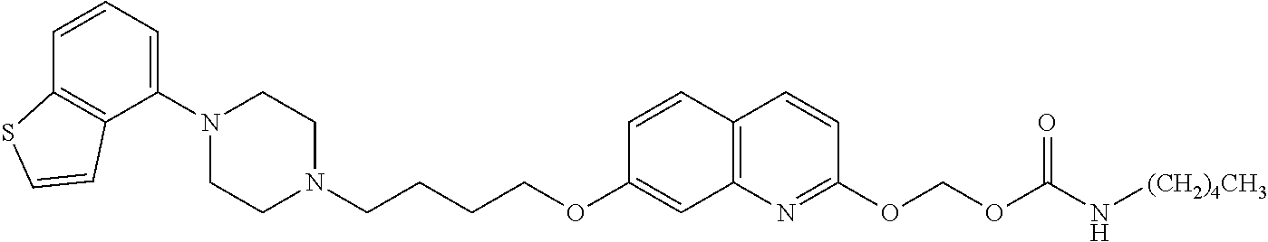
C1=CC2=C(C(N3CCN(CCCCOC4=CC5=C(C=C4)C=CC(OCOC(N[(CH2)4CH3])=O)=N5)CC3)=C1)C=CS2
